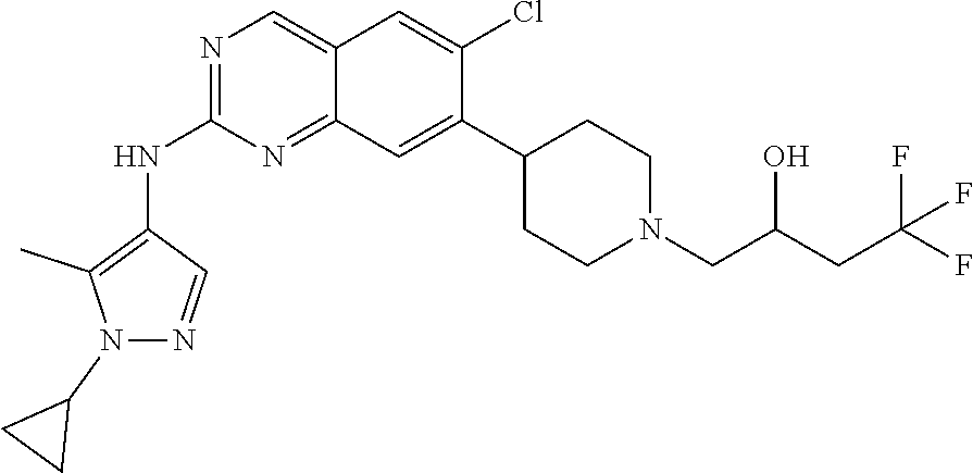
C12=CN=C(NC3=C(C)N(C4CC4)N=C3)N=C1C=C(C1CCN(CC(CC(F)(F)F)O)CC1)C(Cl)=C2
